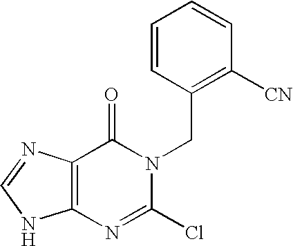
C12=C(N=CN1)C(=O)N(CC1=C([CN])C=CC=C1)C(Cl)=N2
